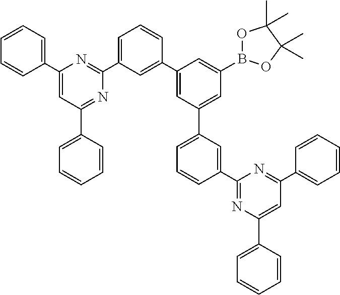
C1=C(C2=CC(C3=CC=CC=C3)=NC(C3=CC=CC(C4=CC(C5=CC=CC(C6=NC(C7=CC=CC=C7)=CC(C7=CC=CC=C7)=N6)=C5)=CC(B5OC(C)(C)C(C)(C)O5)=C4)=C3)=N2)C=CC=C1
